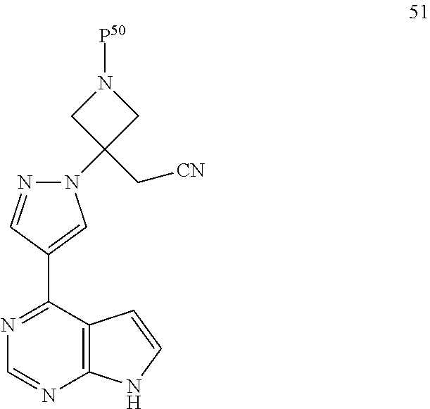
N1([P50])CC(N2N=CC(C3=NC=NC4=C3C=CN4)=C2)(C[CN])C1
